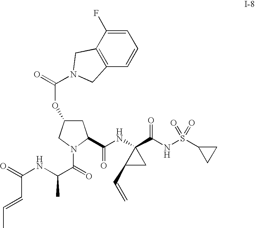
C1C(OC(=O)N2CC3=C(C=CC=C3F)C2)CN(C(=O)C(NC(=O)C=CC)C)C1C(NC1(C(NS(C2CC2)(=O)=O)=O)C(C=C)C1)=O
